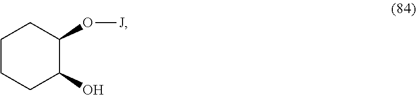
C1CCC(O)C(O[J])C1
